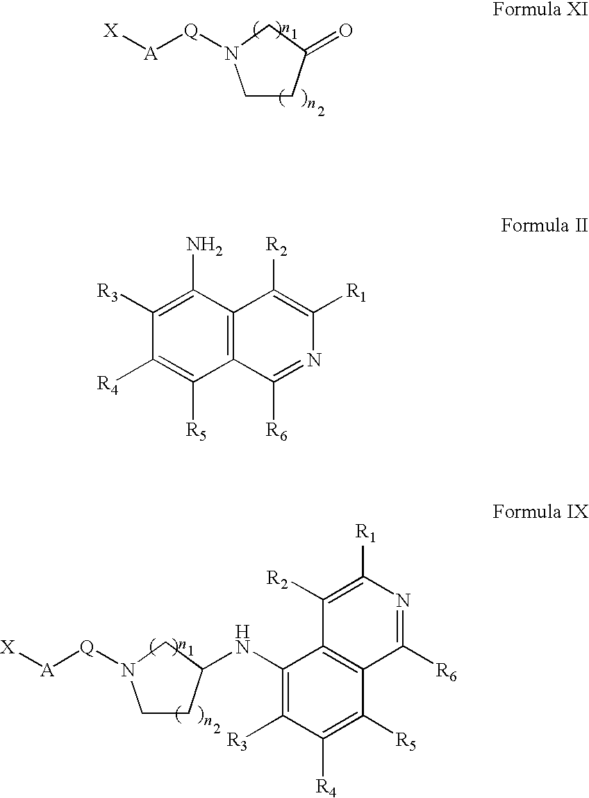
C1(NC2CCN([Q][A][X])C2)=C([R3])C([R4])=C([R5])C2=C1C([R2])=C([R1])N=C2[R6].C1CC(=O)CN1[Q][A][X].C1([R3])=C(N)C2=C(C([R5])=C1[R4])C([R6])=NC([R1])=C2[R2]
